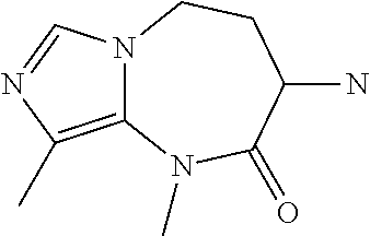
C12=C(C)N=CN1CCC(N)C(=O)N2C
